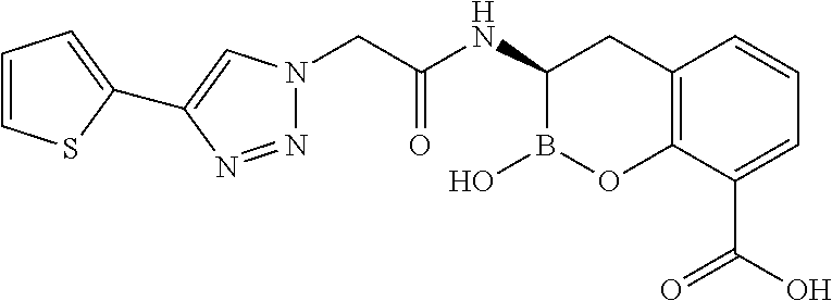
C12=C(C(C(O)=O)=CC=C1)OB(O)C(NC(CN1N=NC(C3=CC=CS3)=C1)=O)C2
